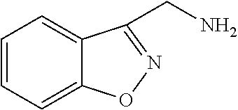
C1=CC=C2C(=C1)C(CN)=NO2
